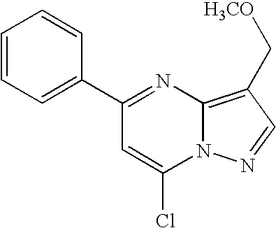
C1(C2=NC3=C(C[H3CO])C=NN3C(Cl)=C2)=CC=CC=C1
